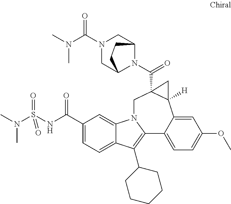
C1(C(NS(N(C)C)(=O)=O)=O)=CC=C2C(=C1)N1C(=C2C2CCCCC2)C2=CC=C(OC)C=C2C2([H])C(C(=O)N3C4CN(C(N(C)C)=O)CC3CC4)(C1)C2
